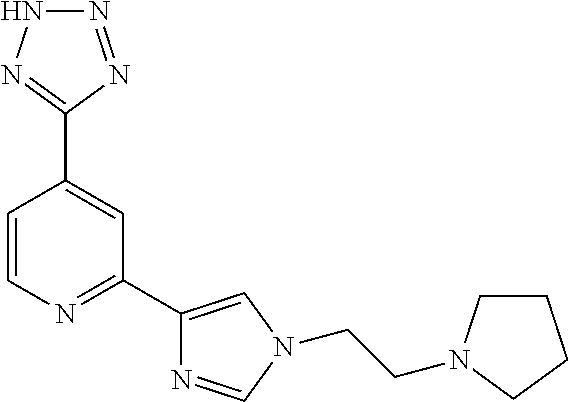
N1(CCN2CCCC2)C=C(C2=NC=CC(C3=NNN=N3)=C2)N=C1
